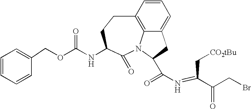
C1=CC=CC(COC(=O)NC2C(=O)N3C4=C(C=CC=C4CC3C(N=C(C(CBr)=O)C[CO2tBu])=O)CC2)=C1
